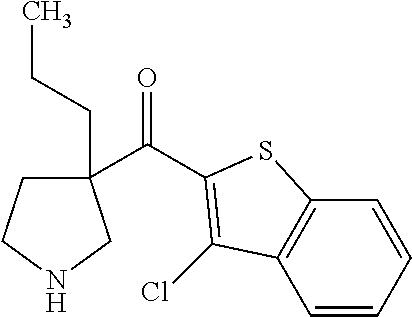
C(C1(CCC)CCNC1)(=O)C1=C(Cl)C2=C(C=CC=C2)S1
